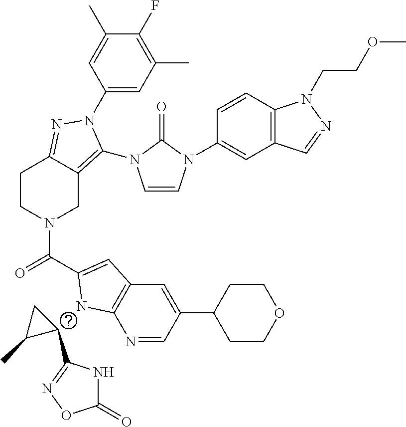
C1(C2=NOC(=O)N2)CC1C.C1(N2C(N3C=CN(C4=CC5=C(C=C4)N(CCOC)N=C5)C3=O)=C3CN(C(=O)C4=CC5=C(N=CC(C6CCOCC6)=C5)N4)CCC3=N2)=CC(C)=C(F)C(C)=C1
